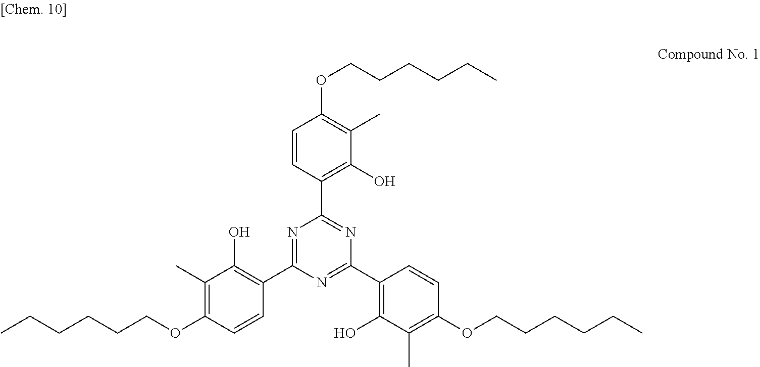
O(CCCCCC)C1=C(C)C(O)=C(C2=NC(C3=C(O)C(C)=C(OCCCCCC)C=C3)=NC(C3=C(O)C(C)=C(OCCCCCC)C=C3)=N2)C=C1
